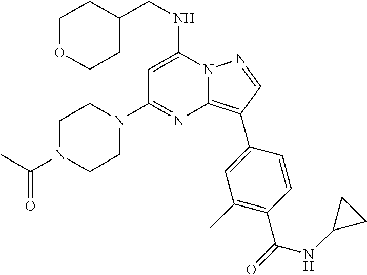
C1OCCC(CNC2=CC(N3CCN(C(C)=O)CC3)=NC3=C(C4=CC(C)=C(C(=O)NC5CC5)C=C4)C=NN23)C1
